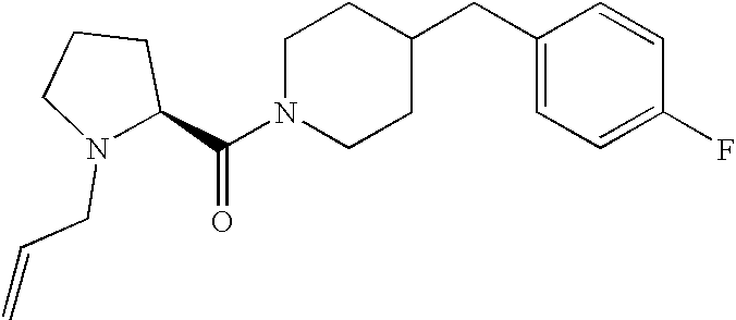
C(N1CCC(CC2=CC=C(F)C=C2)CC1)(=O)C1CCCN1CC=C
